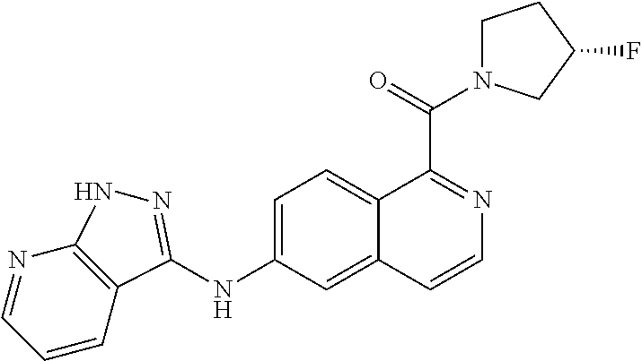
N1=CC=CC2=C1NN=C2NC1=CC=C2C(=C1)C=CN=C2C(=O)N1CCC(F)C1
